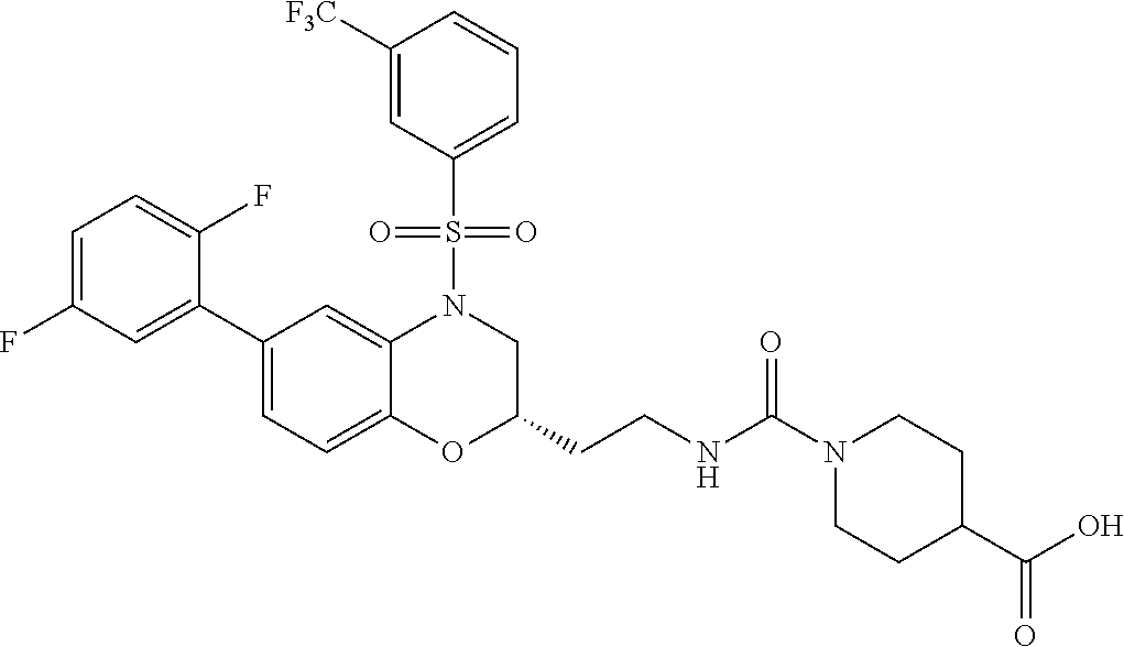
C1=C(F)C=C(C2=CC=C3C(=C2)N(S(C2=CC=CC([F3C])=C2)(=O)=O)CC(CCNC(N2CCC(C(O)=O)CC2)=O)O3)C(F)=C1
